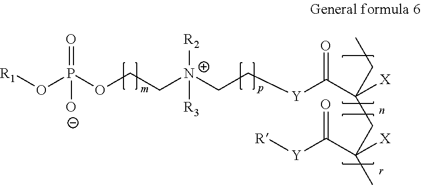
[N+]([R2])([R3])(CCOP(=O)([O-])O[R1])CC[Y]C(C([X])(CC)CC(C)([X])C([Y][R])=O)=O
